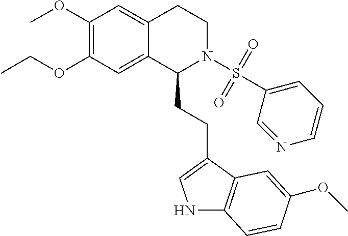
C1(OC)=C(OCC)C=C2C(=C1)CCN(S(=O)(=O)C1=CC=CN=C1)C2CCC1=CNC2=C1C=C(OC)C=C2
